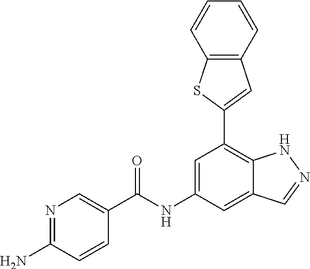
C1=C(NC(=O)C2=CN=C(N)C=C2)C=C2C(=C1C1=CC3=C(S1)C=CC=C3)NN=C2
